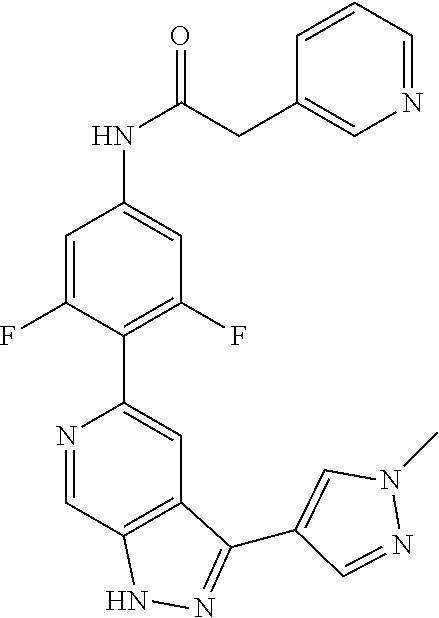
N1=CC2=C(C=C1C1=C(F)C=C(NC(=O)CC3=CN=CC=C3)C=C1F)C(C1=CN(C)N=C1)=NN2
